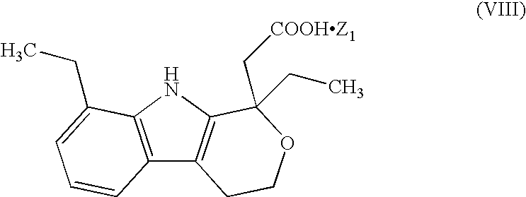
C12=C(NC3=C1CCOC3(C[COOHZ1])CC)C(CC)=CC=C2
